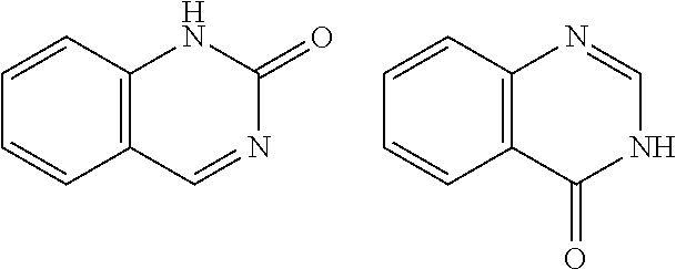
C1=CC2=C(C=C1)C=NC(=O)N2.C1=CC2=C(C=C1)C(=O)NC=N2
